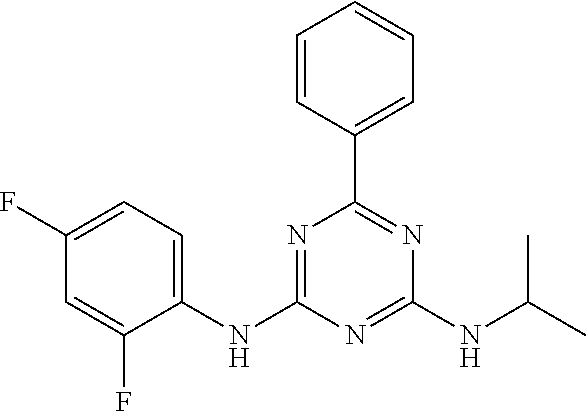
C1=CC(C2=NC(NC(C)C)=NC(NC3=CC=C(F)C=C3F)=N2)=CC=C1
